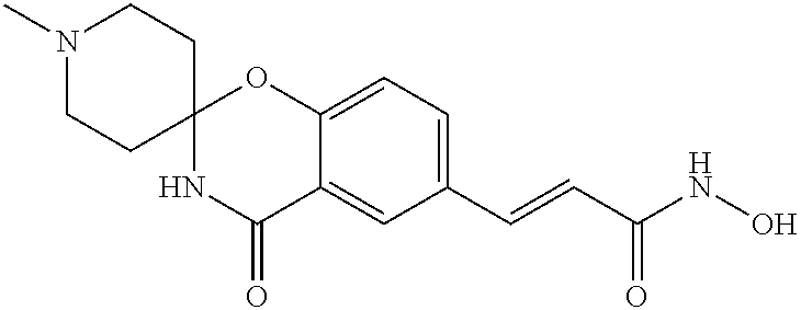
C(=CC(NO)=O)C1=CC=C2C(=C1)C(=O)NC1(CCN(C)CC1)O2
